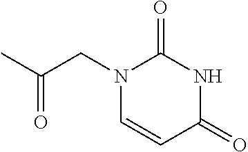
CC(CN1C=CC(=O)NC1=O)=O
